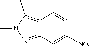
C12=C(C)N(C)N=C1C=C([NO2])C=C2
